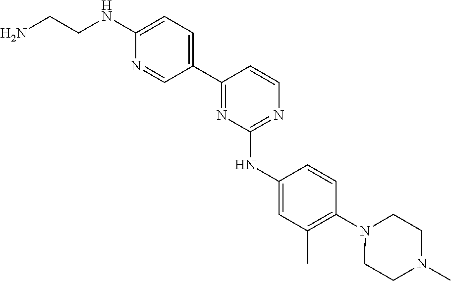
C1(C2=CC=C(NCCN)N=C2)=NC(NC2=CC(C)=C(N3CCN(C)CC3)C=C2)=NC=C1
